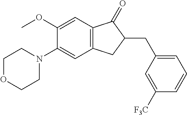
C1(OC)=CC2=C(C=C1N1CCOCC1)CC(CC1=CC=CC([F3C])=C1)C2=O
